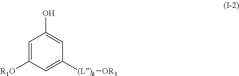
C1=C([R1O])C=C([(L)k][OR3])C=C1O
